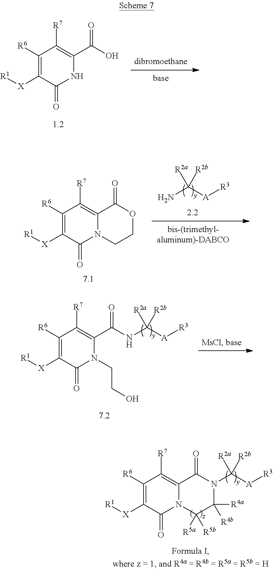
C1([R6])=C([X][R1])C(=O)N2C(=C1[R7])C(=O)N(C([A][R3])([R2a])[R2b])C([R4a])([R4b])C2([R5a])[R5b].C1([R6])=C([X][R1])C(=O)NC(C(O)=O)=C1[R7].C1([R6])=C([X][R1])C(=O)N2C(=C1[R7])C(=O)OCC2.NC([A][R3])([R2a])[R2b].C1([R6])=C([X][R1])C(=O)N(CCO)C(C(=O)NC([A][R3])([R2a])[R2b])=C1[R7]
